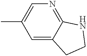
C1=C2C(=NC=C1C)NCC2
